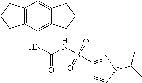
C12=C(C(NC(NS(C3=NN(C(C)C)C=C3)(=O)=O)=O)=C3C(=C1)CCC3)CCC2
